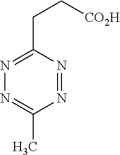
N1=NC(CC[CO2H])=NN=C1C
